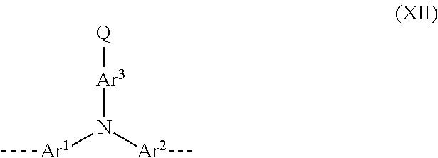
N([Ar2]C)([Ar3][Q])[Ar1]C
